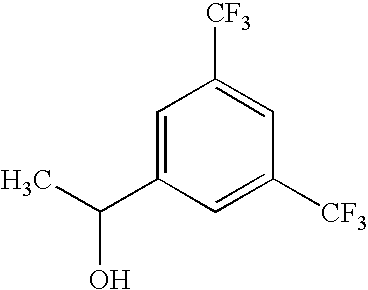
C1=C(C(C)O)C=C([CF3])C=C1[CF3]
